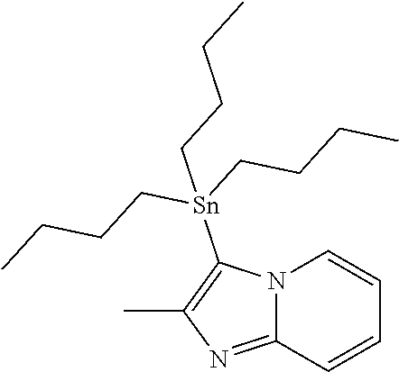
N12C(=NC(C)=C1[Sn](CCCC)(CCCC)CCCC)C=CC=C2
